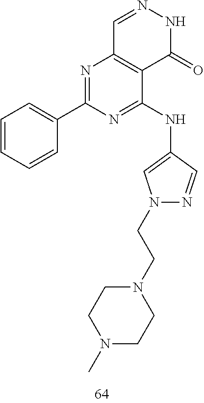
C1=NNC(=O)C2=C1N=C(C1=CC=CC=C1)N=C2NC1=CN(CCN2CCN(C)CC2)N=C1
